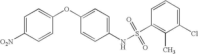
[O2N]C1=CC=C(OC2=CC=C(NS(C3=C(C)C(Cl)=CC=C3)(=O)=O)C=C2)C=C1
